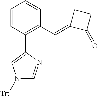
C1=CC(C2=CN([Trt])C=N2)=C(C=C2C(=O)CC2)C=C1
